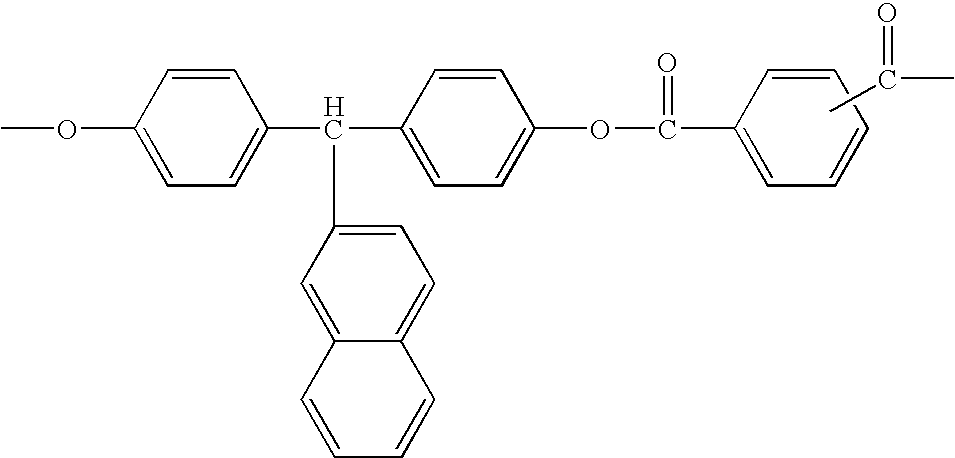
COC1=CC=C(C(C2=CC=C(OC(=O)C3=CC=CC=C3)C=C2)C2=CC=C3C(=C2)C=CC=C3)C=C1.CC(=O)C
